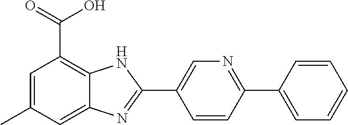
C1=CC(C2=CC=CC=C2)=NC=C1C1=NC2=CC(C)=CC(C(=O)O)=C2N1
